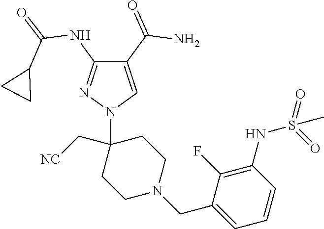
C1(C(=O)N)=CN(C2(C[NC])CCN(CC3=CC=CC(NS(=O)(=O)C)=C3F)CC2)N=C1NC(=O)C1CC1
